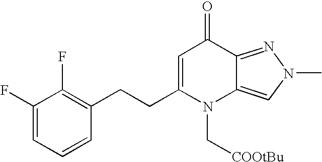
C1(F)=CC=CC(CCC2=CC(=O)C3=NN(C)C=C3N2C[COOtBu])=C1F
